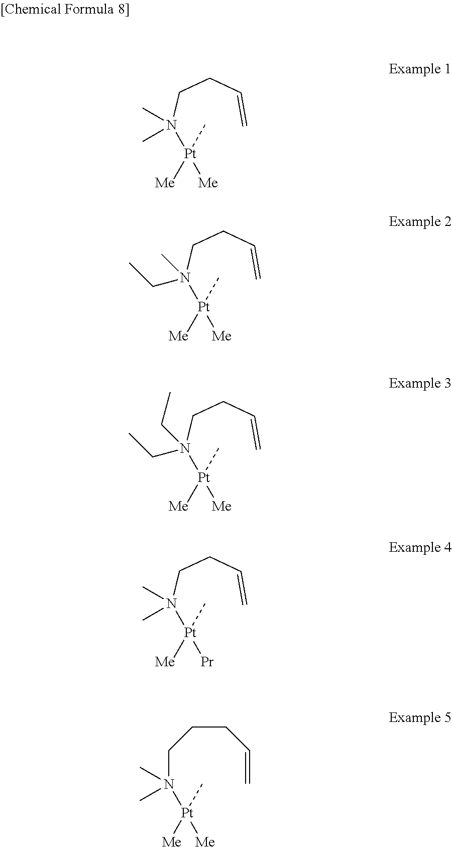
[Pt](C)([Me])([Me])N(C)(C)CCC=C.[Pt](C)([Me])([Me])N(C)(C)CCCC=C.[Pt](C)([Me])([Me])N(C)(CC)CCC=C.[Pt](C)([Me])([Me])N(CC)(CC)CCC=C.[Pt](C)([Pr])([Me])N(C)(C)CCC=C
